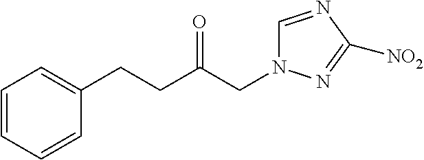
C1=CC=CC(CCC(CN2C=NC([NO2])=N2)=O)=C1
